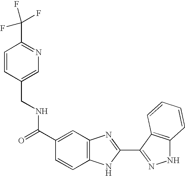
C1(C(=O)NCC2=CN=C(C(F)(F)F)C=C2)=CC2=C(C=C1)NC(C1=NNC3=C1C=CC=C3)=N2
